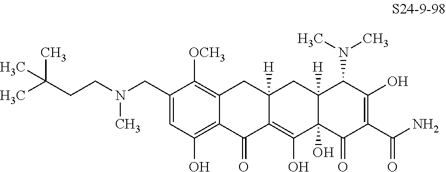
C1(CN(CCC(C)(C)C)C)=CC(O)=C2C(=C1[OCH3])CC1([H])C(=C(O)C3(O)C([H])(C1)C(N(C)C)C(O)=C(C(N)=O)C3=O)C2=O
